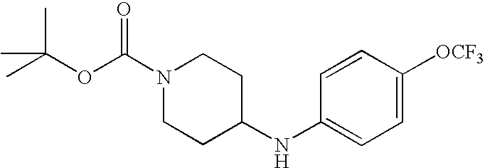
O(C(C)(C)C)C(N1CCC(NC2=CC=C([OCF3])C=C2)CC1)=O
